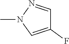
CN1C=C(F)C=N1
